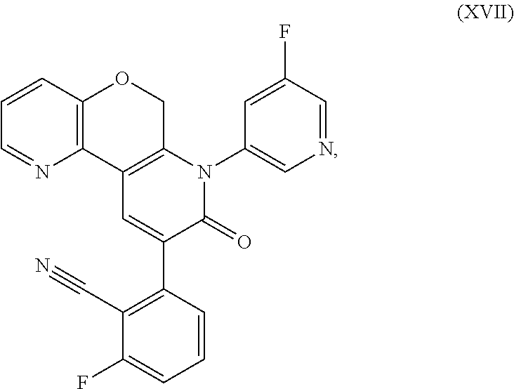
C1(N2C3=C(C=C(C4=C(C#N)C(F)=CC=C4)C2=O)C2=C(C=CC=N2)OC3)=CN=CC(F)=C1
